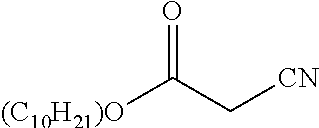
O=C(C[CN])[(C10H21)O]
